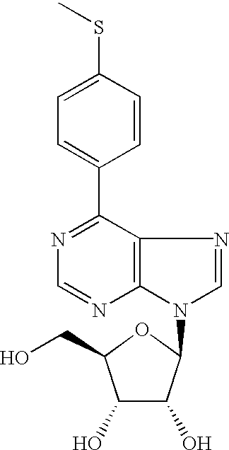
C1=C(C2=NC=NC3=C2N=CN3C2C(O)C(O)C(CO)O2)C=CC(SC)=C1
